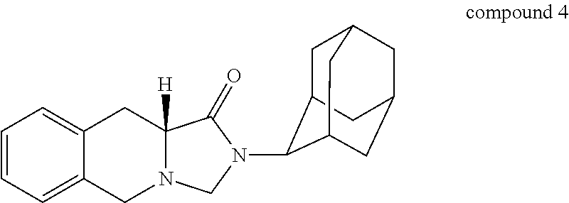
C1=CC=C2C(=C1)CC1([H])N(C2)CN(C2C3CC4CC(CC2C4)C3)C1=O
